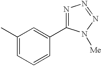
C1(C)=CC=CC(C2=NN=NN2[Me])=C1
